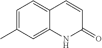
C1=C(C)C=C2C(=C1)C=CC(=O)N2
